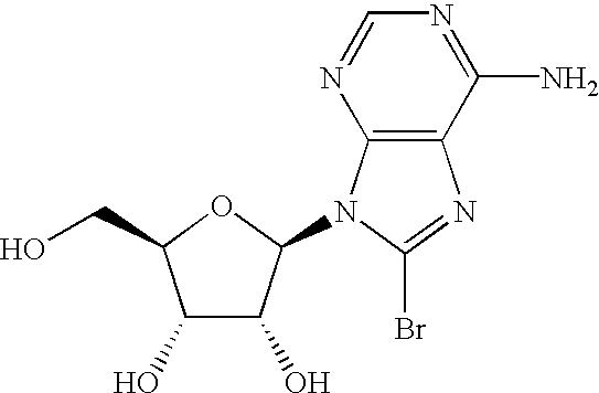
C1(O)C(O)C(N2C3=C(N=C2Br)C(N)=NC=N3)OC1CO
